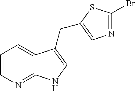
C12=NC=CC=C1C(CC1=CN=C(Br)S1)=CN2
